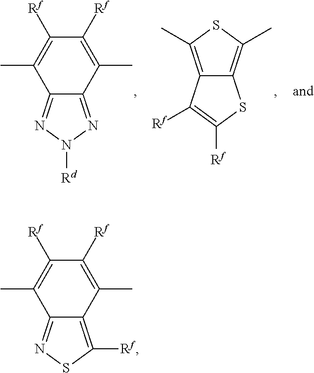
C12=NSC([Rf])=C1C(C)=C([Rf])C([Rf])=C2C.C12=NN([Rd])N=C1C(C)=C([Rf])C([Rf])=C2C.C12=C(C)SC(C)=C1SC([Rf])=C2[Rf]
